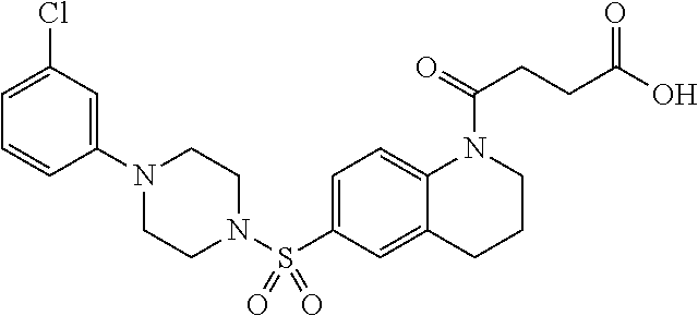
C1(N2CCN(S(C3=CC=C4C(=C3)CCCN4C(=O)CCC(O)=O)(=O)=O)CC2)=CC(Cl)=CC=C1
